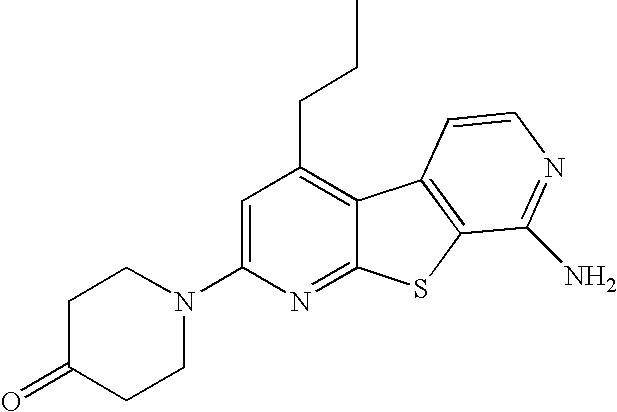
C1=C(N2CCC(=O)CC2)N=C2C(=C1CCC)C1=C(S2)C(N)=NC=C1
